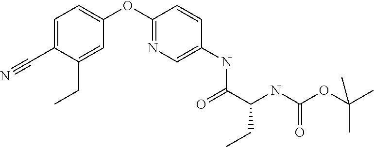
C1=C(CC)C(C#N)=CC=C1OC1=NC=C(NC(C(NC(=O)OC(C)(C)C)CC)=O)C=C1
